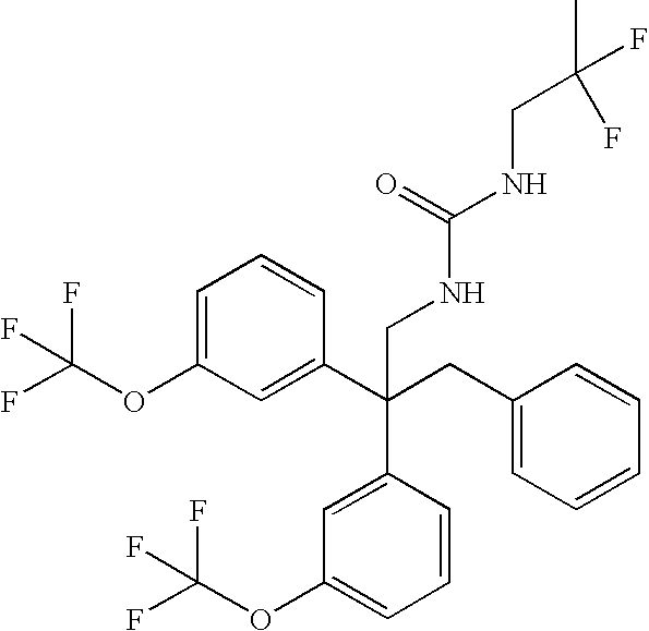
C1=C(OC(F)(F)F)C=C(C(CC2=CC=CC=C2)(C2=CC(OC(F)(F)F)=CC=C2)CNC(NCC(C)(F)F)=O)C=C1
